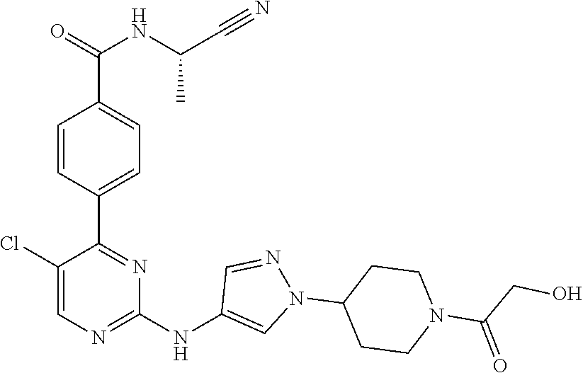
C1(C2=NC(NC3=CN(C4CCN(C(CO)=O)CC4)N=C3)=NC=C2Cl)=CC=C(C(=O)NC(C#N)C)C=C1
